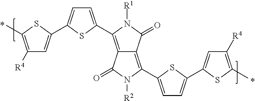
C12=C(C3=CC=C(C4=CC([R4])=C(C)S4)S3)N([R1])C(=O)C1=C(C1=CC=C(C3=CC([R4])=C(C)S3)S1)N([R2])C2=O
